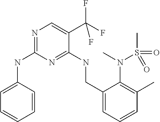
C1=C(NC2=NC=C(C(F)(F)F)C(NCC3=CC=CC(C)=C3N(S(=O)(C)=O)C)=N2)C=CC=C1
